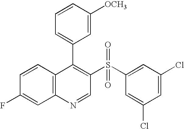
C12=C(C=CC(F)=C1)C(C1=CC=CC([OCH3])=C1)=C(S(C1=CC(Cl)=CC(Cl)=C1)(=O)=O)C=N2
